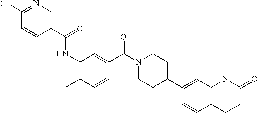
C1(C(=O)NC2=C(C)C=CC(C(N3CCC(C4=CC5=C(C=C4)CCC(=O)N5)CC3)=O)=C2)=CN=C(Cl)C=C1
